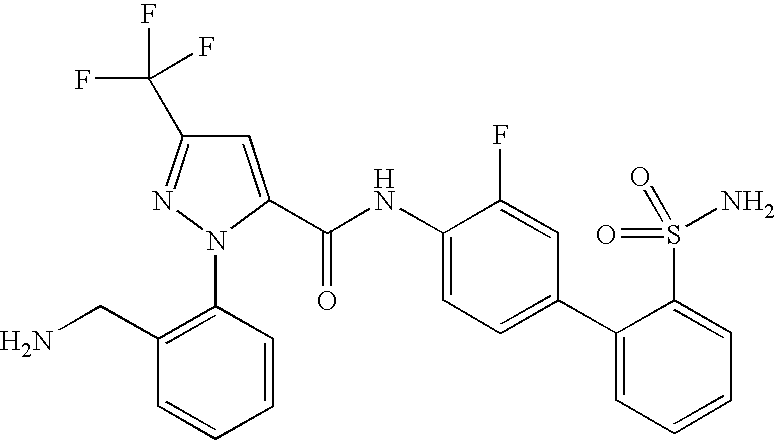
C1(CN)=C(N2C(C(NC3=CC=C(C4=CC=CC=C4S(N)(=O)=O)C=C3F)=O)=CC(C(F)(F)F)=N2)C=CC=C1
